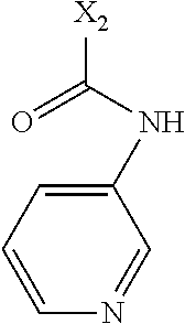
C1(NC([X2])=O)=CC=CN=C1
